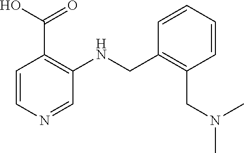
CN(CC1=C(CNC2=C(C(O)=O)C=CN=C2)C=CC=C1)C
